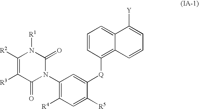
C1(N2C(=O)N([R1])C([R2])=C([R3])C2=O)=C([R4])C=C([R5])C([Q]C2=C3C(=CC=C2)C([Y])=CC=C3)=C1
